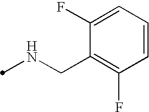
N(CC1=C(F)C=CC=C1F)C
